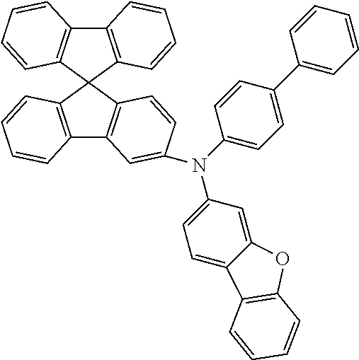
C12=C(C3(C4=C1C=CC=C4)C1=C(C4=C3C=CC(N(C3=CC=C(C5=CC=CC=C5)C=C3)C3=CC=C5C(=C3)OC3=C5C=CC=C3)=C4)C=CC=C1)C=CC=C2
